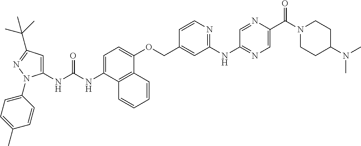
N(C(NC1=CC(C(C)(C)C)=NN1C1=CC=C(C)C=C1)=O)C1=CC=C(OCC2=CC(NC3=NC=C(C(N4CCC(N(C)C)CC4)=O)N=C3)=NC=C2)C2=C1C=CC=C2
